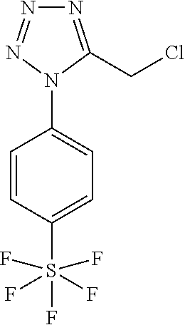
C1=CC(S(F)(F)(F)(F)F)=CC=C1N1C(CCl)=NN=N1
